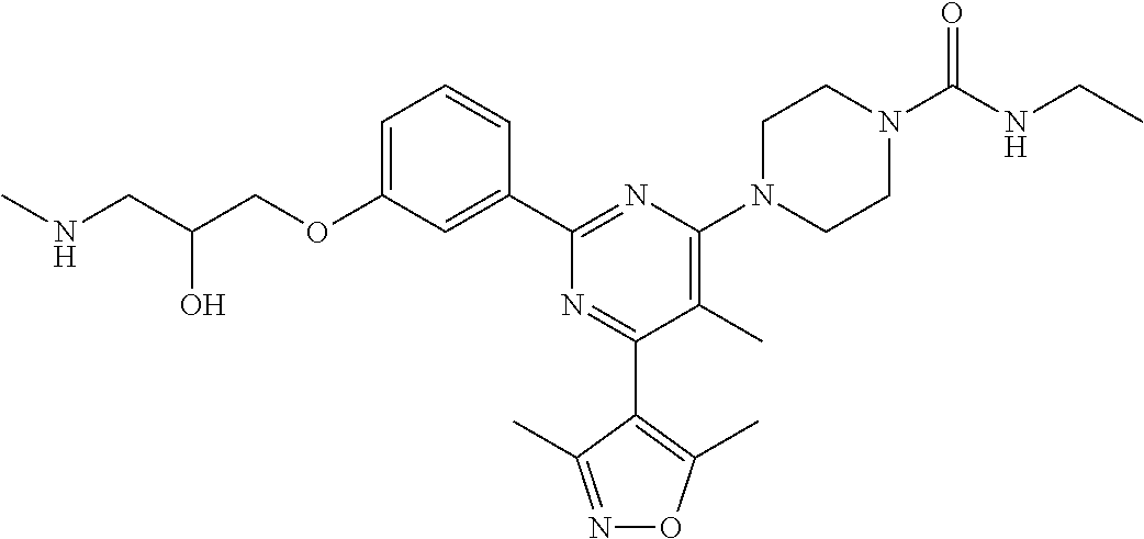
C1=C(OCC(CNC)O)C=C(C2=NC(N3CCN(C(NCC)=O)CC3)=C(C)C(C3=C(C)ON=C3C)=N2)C=C1
